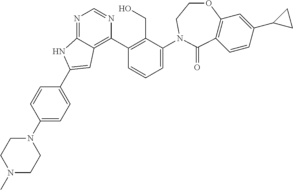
N1(C)CCN(C2=CC=C(C3=CC4=C(C5=C(CO)C(N6CCOC7=C(C=CC(C8CC8)=C7)C6=O)=CC=C5)N=CN=C4N3)C=C2)CC1
